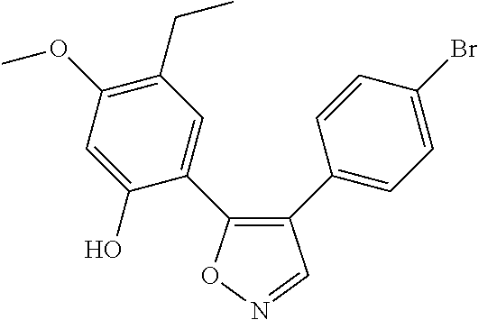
C1(C2=CC=C(Br)C=C2)=C(C2=CC(CC)=C(OC)C=C2O)ON=C1
